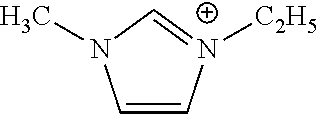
C1=C[N+]([C2H5])=CN1C
